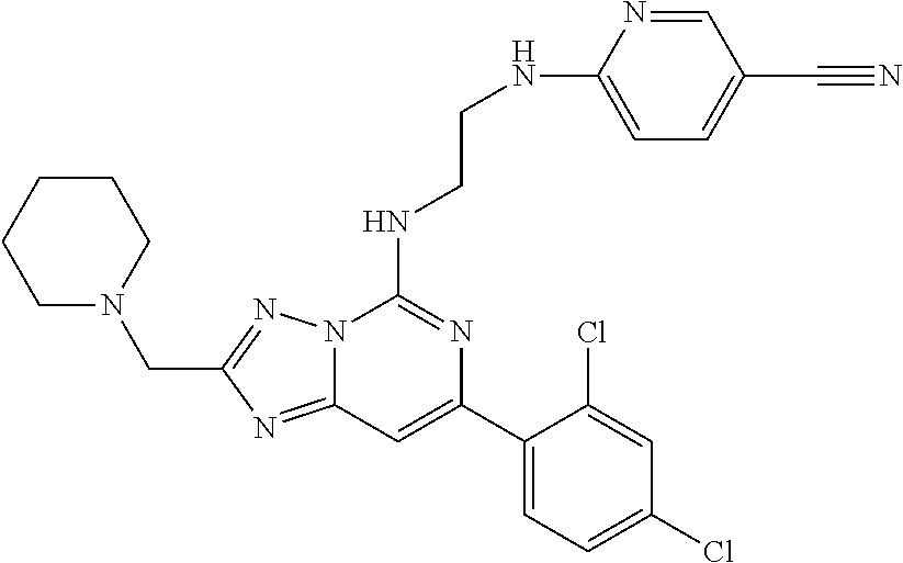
C12=NC(CN3CCCCC3)=NN1C(NCCNC1=CC=C(C#N)C=N1)=NC(C1=CC=C(Cl)C=C1Cl)=C2
